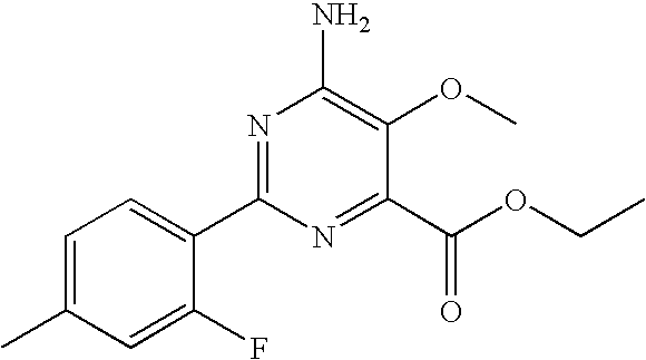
N1=C(C2=CC=C(C)C=C2F)N=C(C(OCC)=O)C(OC)=C1N
